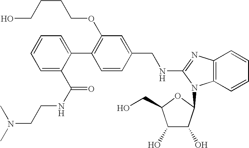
C1(C2=CC=CC=C2C(NCCN(C)C)=O)=C(OCCCCO)C=C(CNC2=NC3=C(C=CC=C3)N2C2C(O)C(O)C(CO)O2)C=C1
